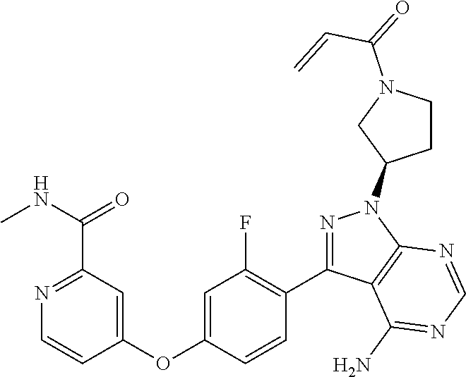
N1=C(C(NC)=O)C=C(OC2=CC(F)=C(C3=NN(C4CCN(C(=O)C=C)C4)C4=C3C(N)=NC=N4)C=C2)C=C1
